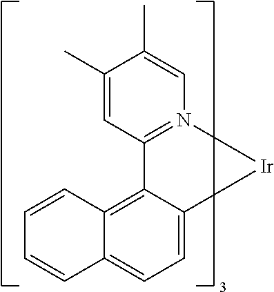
C12=CC=C3C(=C1C=CC=C2)C1=N([Ir]3)C=C(C)C(C)=C1
